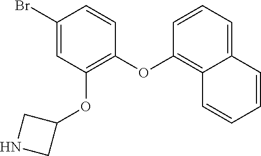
C1(OC2=C3C(=CC=C2)C=CC=C3)=C(OC2CNC2)C=C(Br)C=C1
